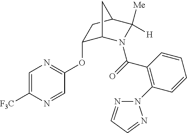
C1(OC2=NC=C([F3C])N=C2)C2N(C(=O)C3=C(N4N=CC=N4)C=CC=C3)C([Me])([H])C(C1)C2
